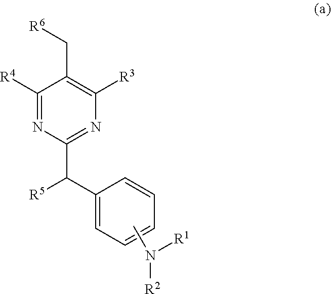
C1(C([R5])C2=NC([R3])=C(C[R6])C([R4])=N2)=CC=CC=C1.CN([R1])[R2]
